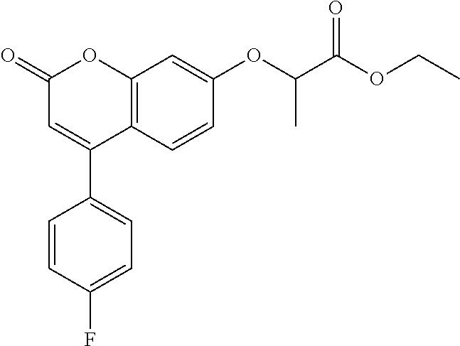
C12=C(C=CC(OC(C(OCC)=O)C)=C1)C(C1=CC=C(F)C=C1)=CC(=O)O2
